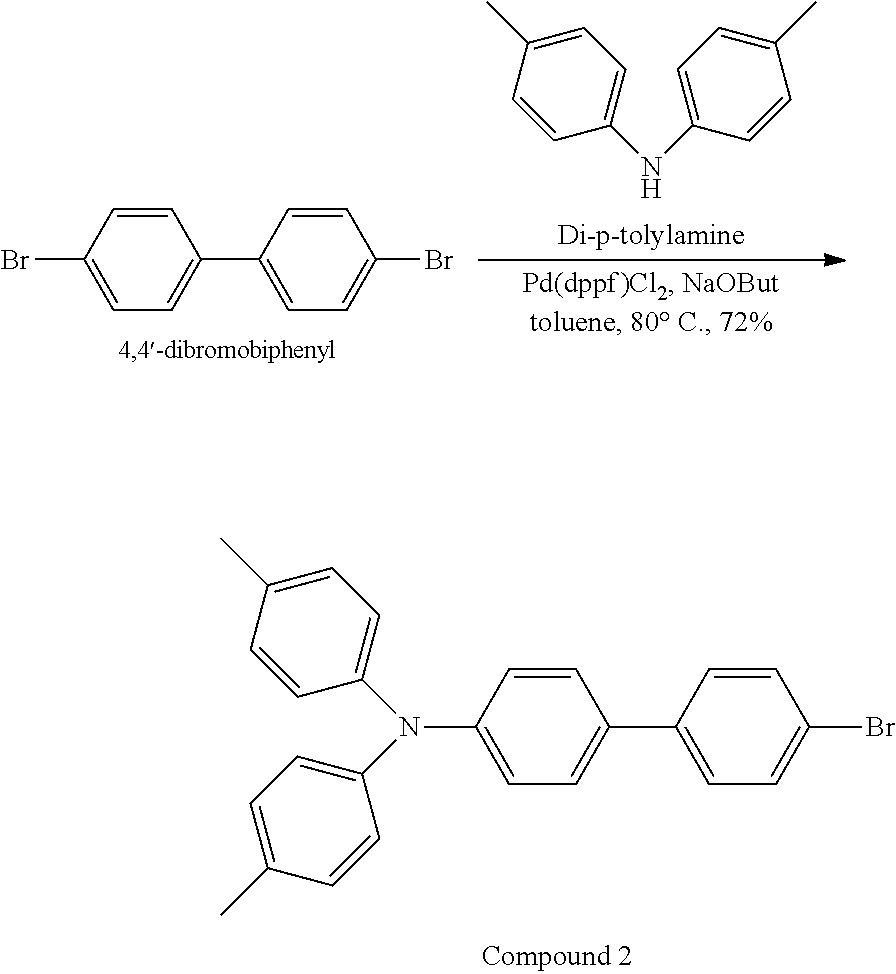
C1=C(N(C2=CC=C(C)C=C2)C2=CC=C(C)C=C2)C=CC(C2=CC=C(Br)C=C2)=C1.C1=C(Br)C=CC(C2=CC=C(Br)C=C2)=C1.C1=CC(C)=CC=C1NC1=CC=C(C)C=C1
